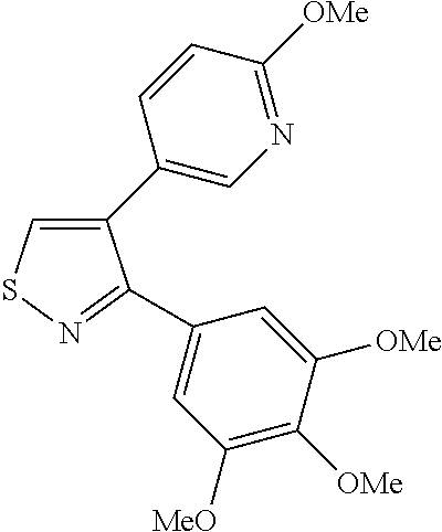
C1(C2=CN=C([OMe])C=C2)=CSN=C1C1=CC([MeO])=C([OMe])C([OMe])=C1
